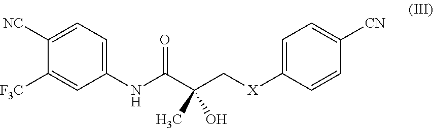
C1(NC(C(C[X]C2=CC=C([CN])C=C2)(C)O)=O)=CC=C([NC])C([F3C])=C1
